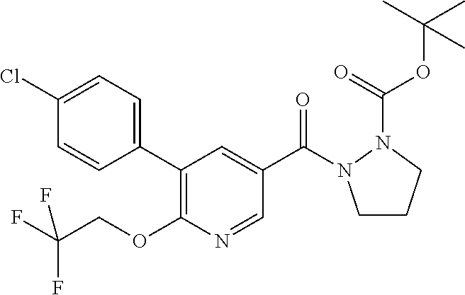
C1(Cl)=CC=C(C2=C(OCC(F)(F)F)N=CC(C(=O)N3CCCN3C(=O)OC(C)(C)C)=C2)C=C1
